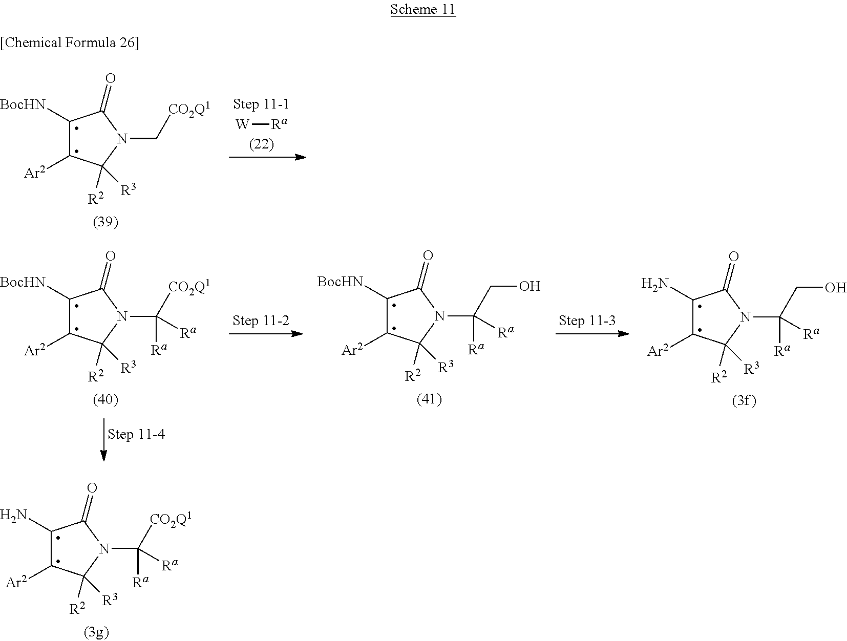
C1([BocHN])C([Ar2])C([R2])([R3])N(C[CO2Q1])C1=O.[W][Ra].C1([BocHN])C([Ar2])C([R2])([R3])N(C([CO2Q1])([Ra])[Ra])C1=O.C1([BocHN])C([Ar2])C([R2])([R3])N(C(CO)([Ra])[Ra])C1=O.C1(N)C([Ar2])C([R2])([R3])N(C(CO)([Ra])[Ra])C1=O.C1(N)C([Ar2])C([R2])([R3])N(C([CO2Q1])([Ra])[Ra])C1=O
